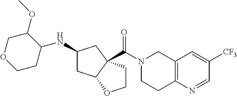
C1(NC2C(OC)COCC2)CC2C(C(N3CCC4=C(C3)C=C([CF3])C=N4)=O)(C1)CCO2
